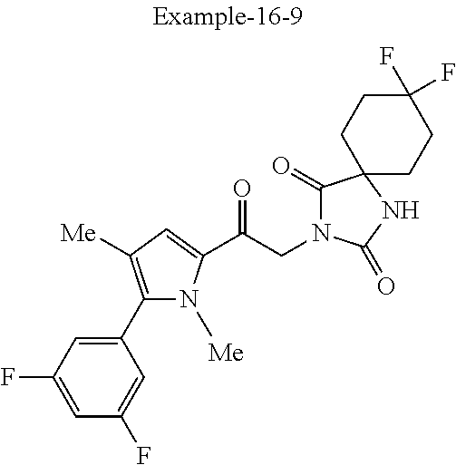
C1=C(F)C=C(C2=C([Me])C=C(C(CN3C(=O)C4(NC3=O)CCC(F)(F)CC4)=O)N2[Me])C=C1F
